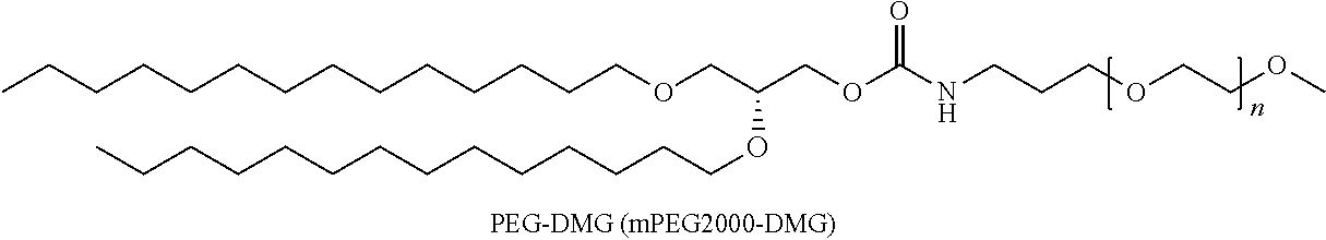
CCCCCCCCCCCCCCOCC(OCCCCCCCCCCCCCC)COC(NCCCOCCOC)=O
